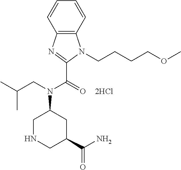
C1NCC(C(=O)N)CC1N(C(C1=NC2=C(C=CC=C2)N1CCCCOC)=O)CC(C)C
